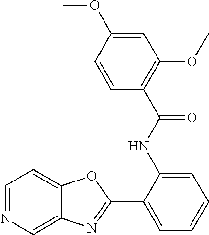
C1=NC=C2C(=C1)OC(C1=CC=CC=C1NC(C1=C(OC)C=C(OC)C=C1)=O)=N2
